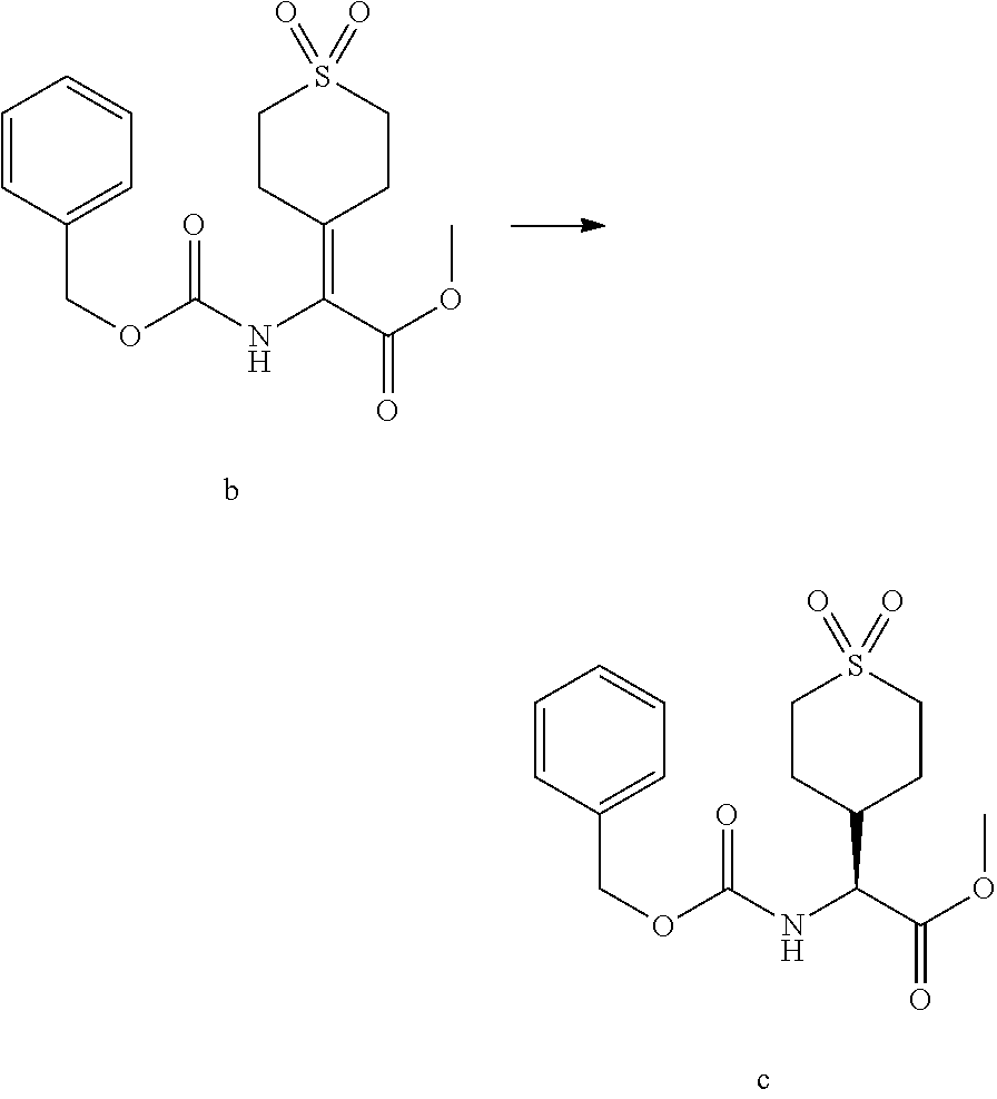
C1=CC(COC(NC(C(OC)=O)=C2CCS(=O)(=O)CC2)=O)=CC=C1.C1=CC(COC(NC(C(OC)=O)C2CCS(=O)(=O)CC2)=O)=CC=C1
